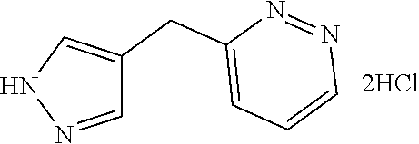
N1N=CC(CC2=CC=CN=N2)=C1
